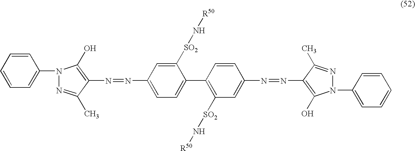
C1(C2=C([SO2]N[R50])C=C(N=NC3=C(O)N(C4=CC=CC=C4)N=C3C)C=C2)=CC=C(N=NC2=C(O)N(C3=CC=CC=C3)N=C2C)C=C1[SO2]N[R50]
